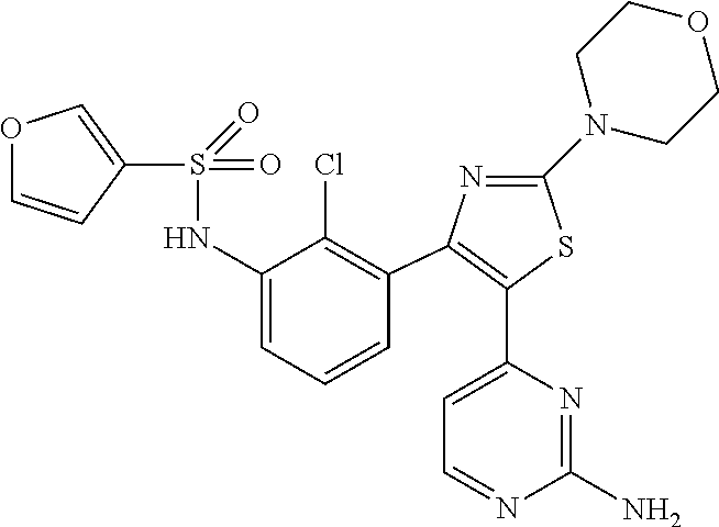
S(=O)(=O)(NC1=CC=CC(C2=C(C3=CC=NC(N)=N3)SC(N3CCOCC3)=N2)=C1Cl)C1=COC=C1
